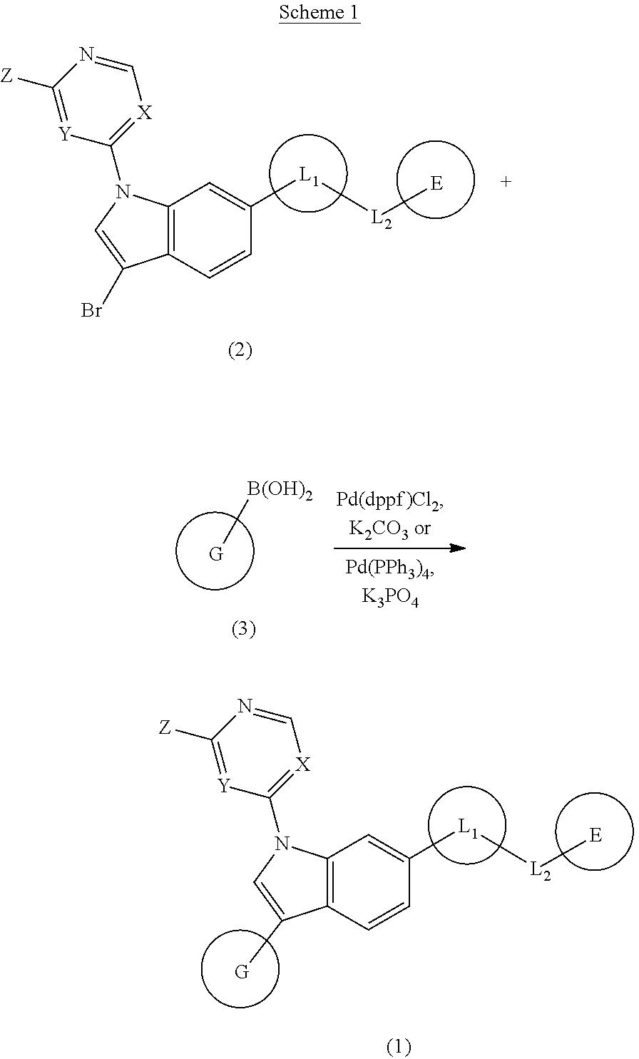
C1(N2C3=C(C=CC([L1][L2][E])=C3)C([G])=C2)=[X]C=NC([Z])=[Y]1.C1(N2C3=C(C(Br)=C2)C=CC([L1][L2][E])=C3)=[X]C=NC([Z])=[Y]1.[G][B(OH)2]
